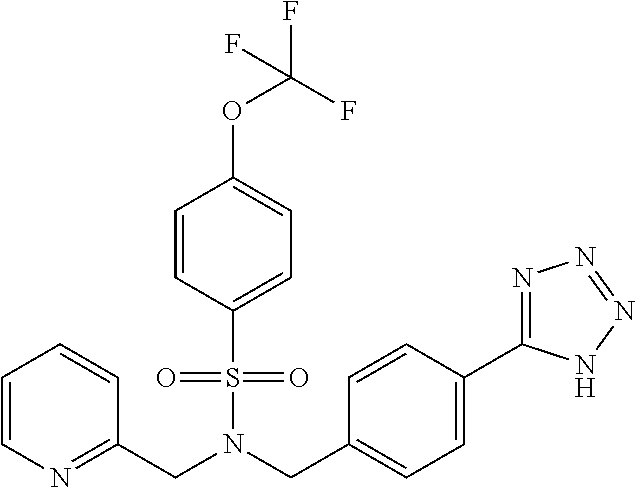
C(N(CC1=CC=C(C2=NN=NN2)C=C1)S(=O)(=O)C1=CC=C(OC(F)(F)F)C=C1)C1=NC=CC=C1
